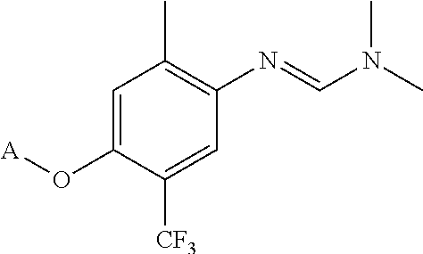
C1=C(O[A])C([CF3])=CC(N=CN(C)C)=C1C
